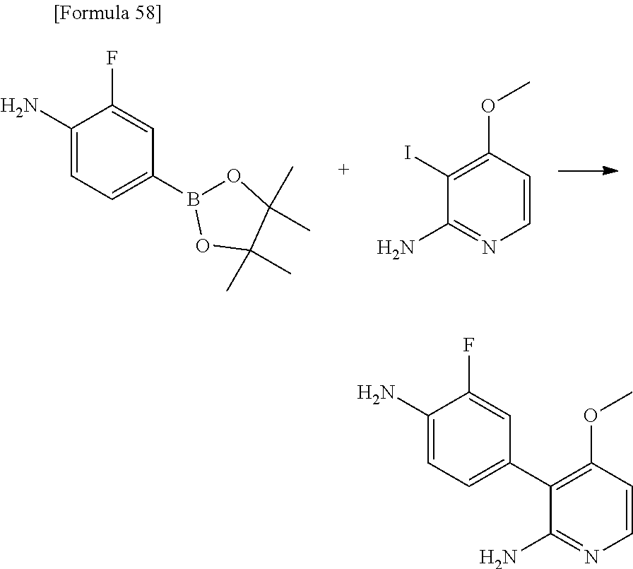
C1(N)=CC=C(B2OC(C)(C)C(C)(C)O2)C=C1F.IC1=C(OC)C=CN=C1N.C1(N)=CC=C(C2=C(OC)C=CN=C2N)C=C1F
